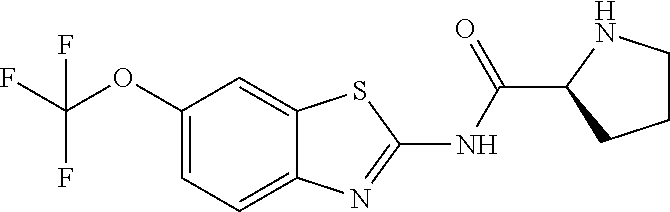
C1(OC(F)(F)F)=CC=C2C(=C1)SC(NC(C1CCCN1)=O)=N2
